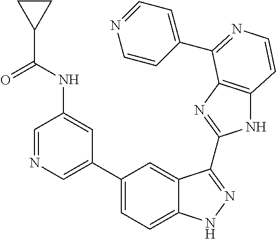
C1(C2=CN=CC(NC(C3CC3)=O)=C2)=CC=C2C(=C1)C(C1=NC3=C(N1)C=CN=C3C1=CC=NC=C1)=NN2
